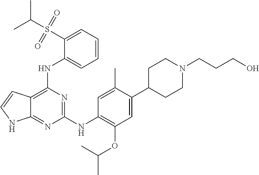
C12=NC(NC3=C(OC(C)C)C=C(C4CCN(CCCO)CC4)C(C)=C3)=NC(NC3=CC=CC=C3S(C(C)C)(=O)=O)=C1C=CN2
